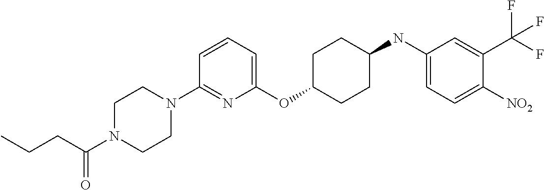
C1(OC2CCC(NC3=CC=C([NO2])C(C(F)(F)F)=C3)CC2)=CC=CC(N2CCN(C(CCC)=O)CC2)=N1
